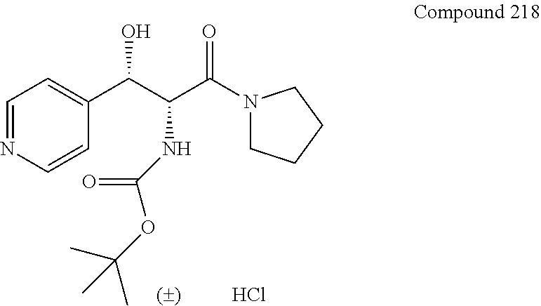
C(C(C(=O)N1CCCC1)NC(OC(C)(C)C)=O)(O)C1=CC=NC=C1
